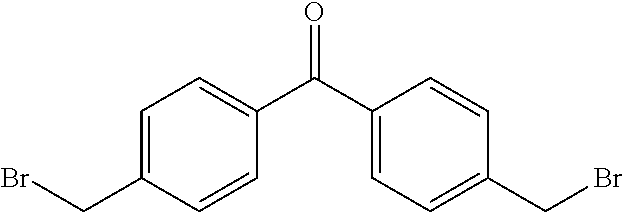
C1=C(CBr)C=CC(C(C2=CC=C(CBr)C=C2)=O)=C1
